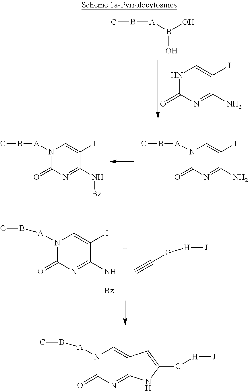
N1C(=O)N=C(N)C(I)=C1.CB[A]B(O)O.N1([A]BC)C(=O)N=C(N[Bz])C(I)=C1.N1([A]BC)C(=O)N=C(N)C(I)=C1.N1([A]BC)C(=O)N=C(N[Bz])C(I)=C1.[H]([J])[G]C#C.N1([A]BC)C(=O)N=C2C(=C1)C=C([G][H][J])N2
